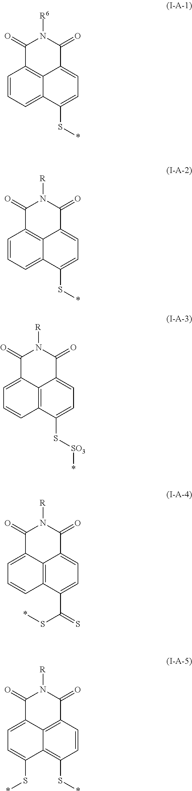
C1(=O)C2=C3C(=CC=C(S*)C3=CC=C2)C(=O)N1[R6].C1(=O)C2=C3C(=CC=C(S*)C3=CC=C2)C(=O)N1[R].C1(=O)C2=CC=CC3=C2C(=CC=C3S[SO3]*)C(=O)N1[R].C1(=O)C2=CC=CC3=C2C(=CC=C3C(=S)S*)C(=O)N1[R].C1(=O)C2=CC=C(S*)C3=C(S*)C=CC(=C23)C(=O)N1[R]
